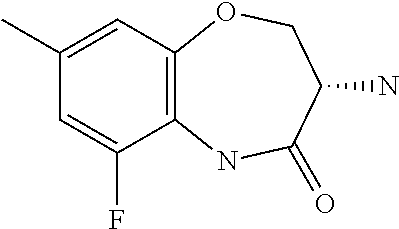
C1(C)=CC2=C(C(F)=C1)NC(=O)C(N)CO2
